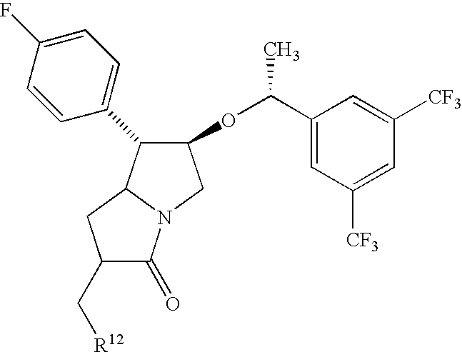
C1(C[R12])C(=O)N2C(C1)C(C1=CC=C(F)C=C1)C(OC(C1=CC([CF3])=CC([CF3])=C1)C)C2
